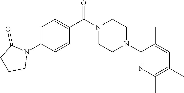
C1=C(N2C(=O)CCC2)C=CC(C(N2CCN(C3=NC(C)=C(C)C=C3C)CC2)=O)=C1
